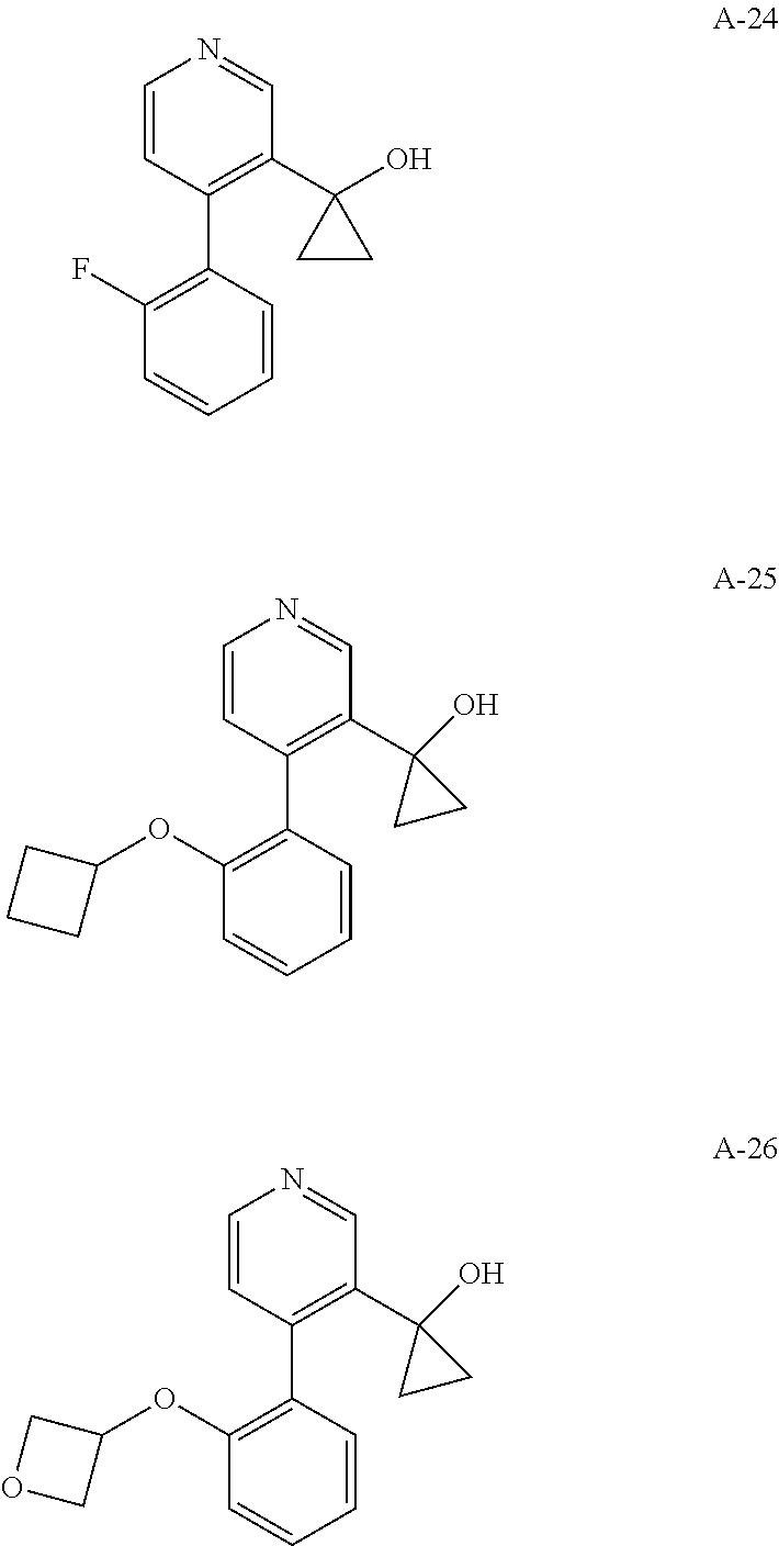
C1=CC(C2=C(F)C=CC=C2)=C(C2(O)CC2)C=N1.C1=CC(C2=C(OC3CCC3)C=CC=C2)=C(C2(O)CC2)C=N1.C1=CC(C2=C(OC3COC3)C=CC=C2)=C(C2(O)CC2)C=N1
